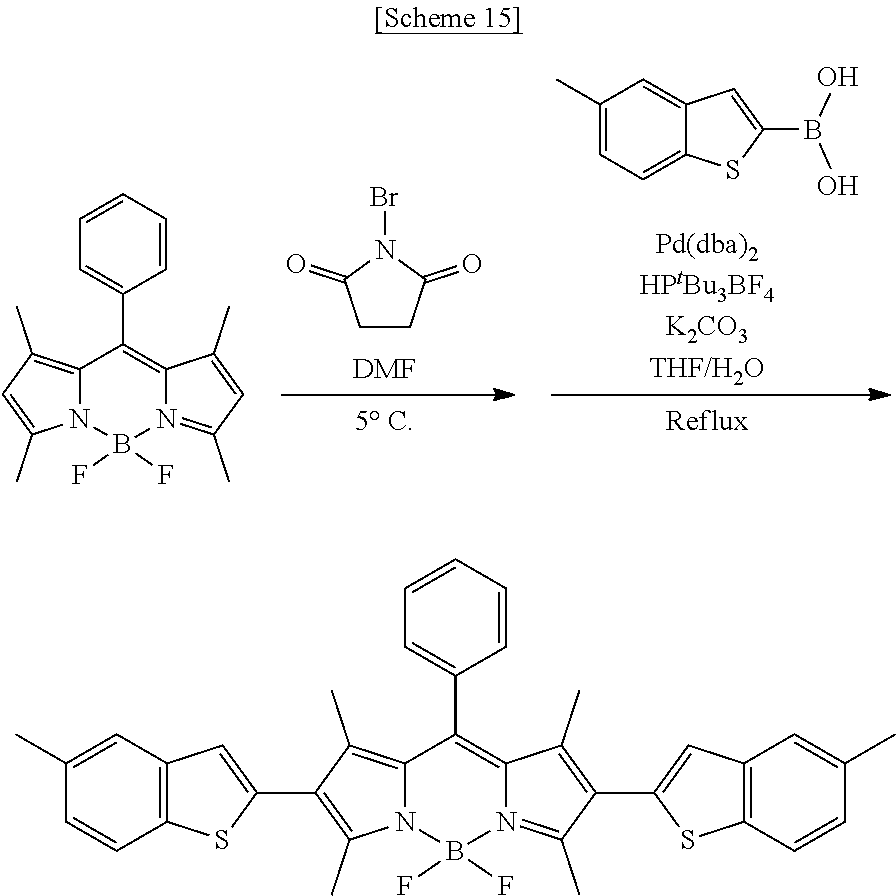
C12=C(C)C=C(C)N1B(F)(F)N1=C(C)C=C(C)C1=C2C1=CC=CC=C1.C1CC(=O)N(Br)C1=O.[DMF].C1(C)=CC=C2C(=C1)C=C(B(O)O)S2.C12=C(C)C(C3=CC4=C(S3)C=CC(C)=C4)=C(C)N1B(F)(F)N1=C(C)C(C3=CC4=C(S3)C=CC(C)=C4)=C(C)C1=C2C1=CC=CC=C1
